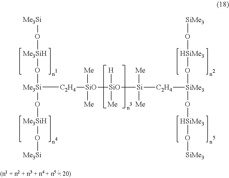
[Me3Si]O[Me3SiH]O[Me3Si](O[Me3SiH]O[Me3Si])[C2H4][SiO]([SiO]([Si]([C2H4][SiMe3](O[HSiMe3]O[SiMe3])O[HSiMe3]O[SiMe3])([Me])[Me])([H])[Me])([Me])[Me]
